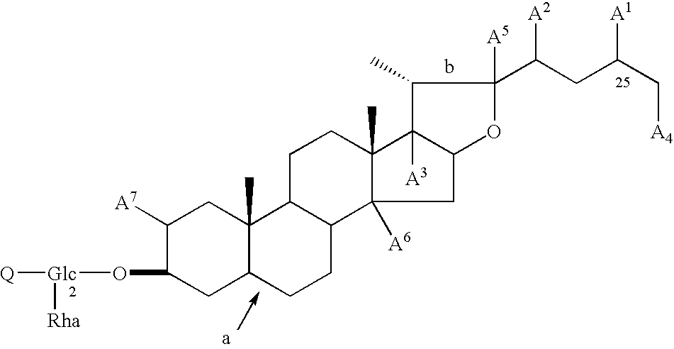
C1([A7])C(O[Glc]([Q])[Rha])CC2C(C)(C1)C1C(CC2)C2([A6])C(C)(CC1)C1([A3])C(C2)OC([A5])(C(CC(C[A4])[A1])[A2])C1C
